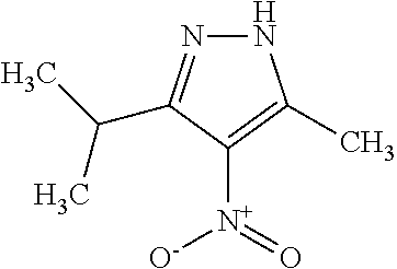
N1N=C(C(C)C)C([N+](=O)[O-])=C1C
